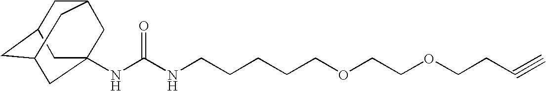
N(C(NCCCCCOCCOCCC#C)=O)C12CC3CC(CC(C1)C3)C2
